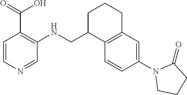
C1(N2CCCC2=O)=CC2=C(C=C1)C(CNC1=C(C(O)=O)C=CN=C1)CCC2
